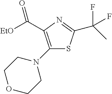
C(C1=C(N2CCOCC2)SC(C(C)(F)F)=N1)([EtO])=O
